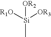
[OR2][Si](C)([R1O])[OR3]
